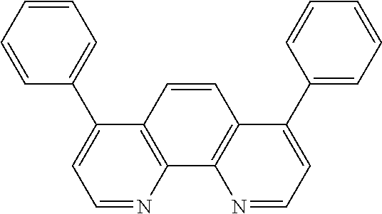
C12=C(N=CC=C1C1=CC=CC=C1)C1=C(C=C2)C(C2=CC=CC=C2)=CC=N1
